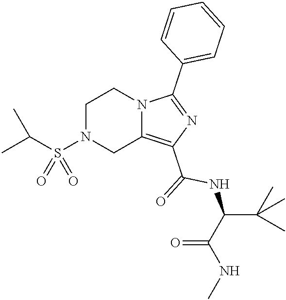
C1N(S(C(C)C)(=O)=O)CC2=C(C(=O)NC(C(C)(C)C)C(=O)NC)N=C(C3=CC=CC=C3)N2C1
